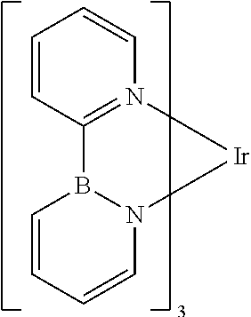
C1=CC2=N(C=C1)[Ir]N1B2C=CC=C1
